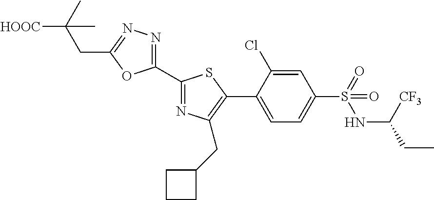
C1(C2=NC(CC3CCC3)=C(C3=CC=C(S(=O)(NC([CF3])CC)=O)C=C3Cl)S2)=NN=C(CC(C)([HOOC])C)O1
